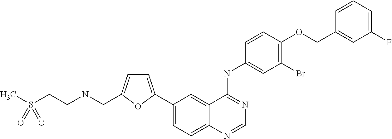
CS(CCNCC1=CC=C(C2=CC=C3C(=C2)C(NC2=CC(Br)=C(OCC4=CC(F)=CC=C4)C=C2)=NC=N3)O1)(=O)=O
